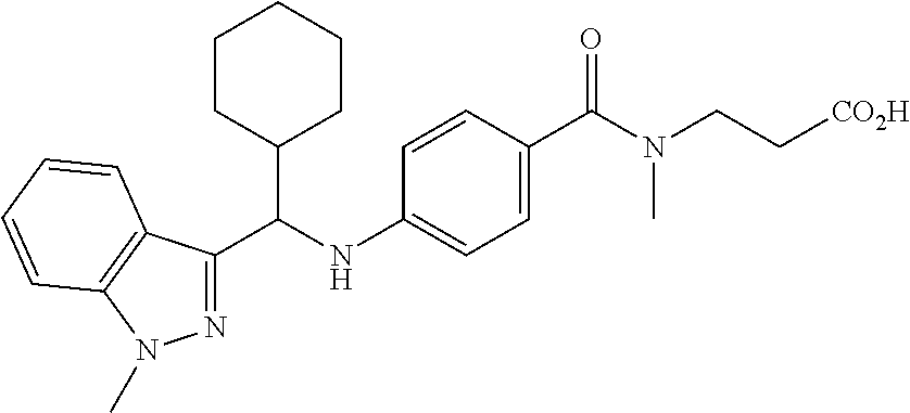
C12=C(C(C(NC3=CC=C(C(N(CC[CO2H])C)=O)C=C3)C3CCCCC3)=NN1C)C=CC=C2
